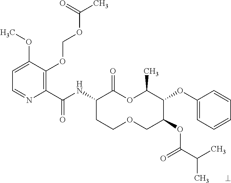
C1(C(NC2CCOCC(OC(C(C)C)=O)C(OC3=CC=CC=C3)C(C)OC2=O)=O)=C(OCOC(C)=O)C(OC)=CC=N1
